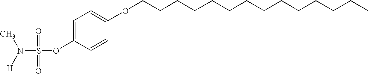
N(S(OC1=CC=C(OCCCCCCCCCCCCCC)C=C1)(=O)=O)([H])C
